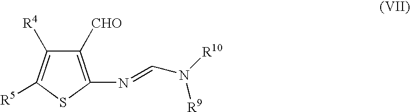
C1([CHO])=C(N=CN([R10])[R9])SC([R5])=C1[R4]
